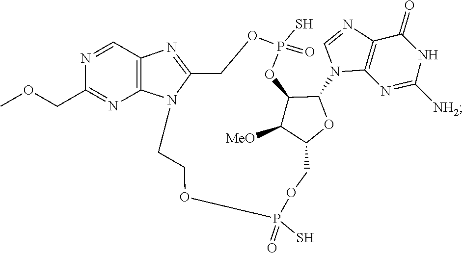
C1=NC2=C(N1C1C3C([MeO])C(COP(S)(=O)OCCN4C(=NC5=C4N=C(COC)N=C5)COP(S)(=O)O3)O1)N=C([NH2])NC2=O
